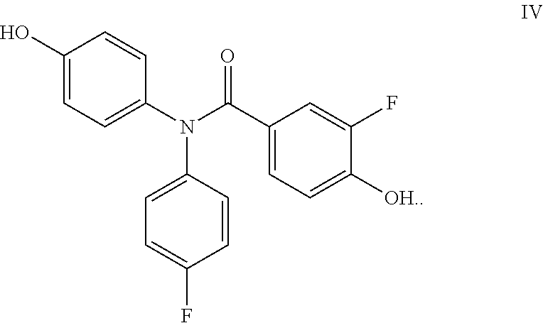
C1=C(N(C(C2=CC=C([OH.])C(F)=C2)=O)C2=CC=C(F)C=C2)C=CC(O)=C1
